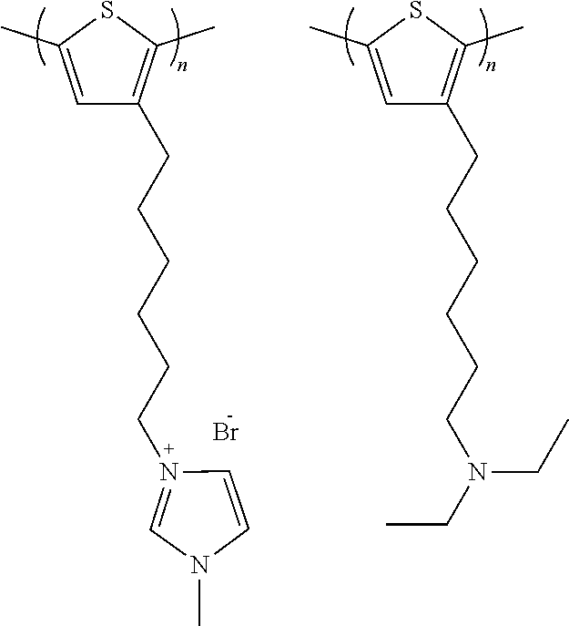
C1=C(C)SC(C)=C1CCCCCCN1=CN(C)C=C1.Br.C1=C(C)SC(C)=C1CCCCCCN(CC)CC
